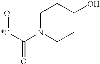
C([*C]=O)(N1CCC(O)CC1)=O
